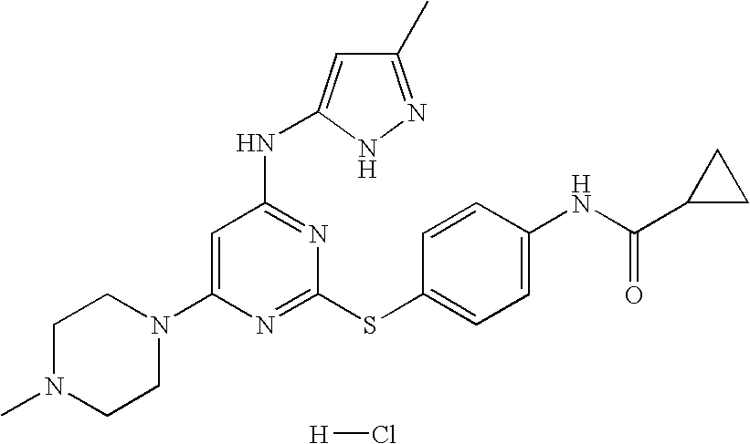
C1N(C)CCN(C2=CC(NC3=CC(C)=NN3)=NC(SC3=CC=C(NC(=O)C4CC4)C=C3)=N2)C1.Cl[H]
